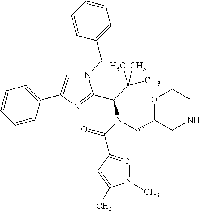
N1(CC2=CC=CC=C2)C=C(C2=CC=CC=C2)N=C1C(C(C)(C)C)N(C(=O)C1=NN(C)C(C)=C1)CC1CNCCO1
